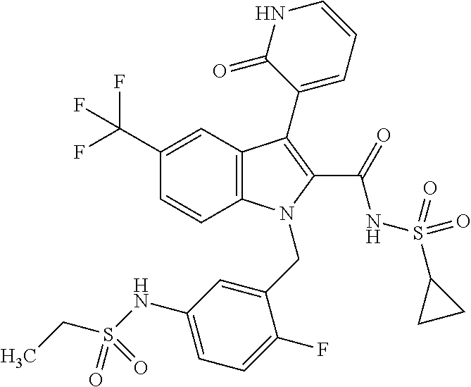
C1(C(F)(F)F)=CC2=C(C=C1)N(CC1=CC(NS(CC)(=O)=O)=CC=C1F)C(C(=O)NS(=O)(=O)C1CC1)=C2C1=CC=CNC1=O
